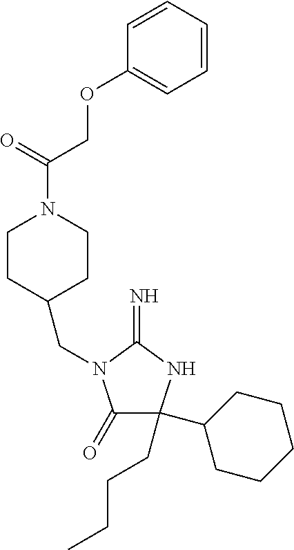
C1(=O)C(C2CCCCC2)(CCCC)NC(=N)N1CC1CCN(C(COC2=CC=CC=C2)=O)CC1
